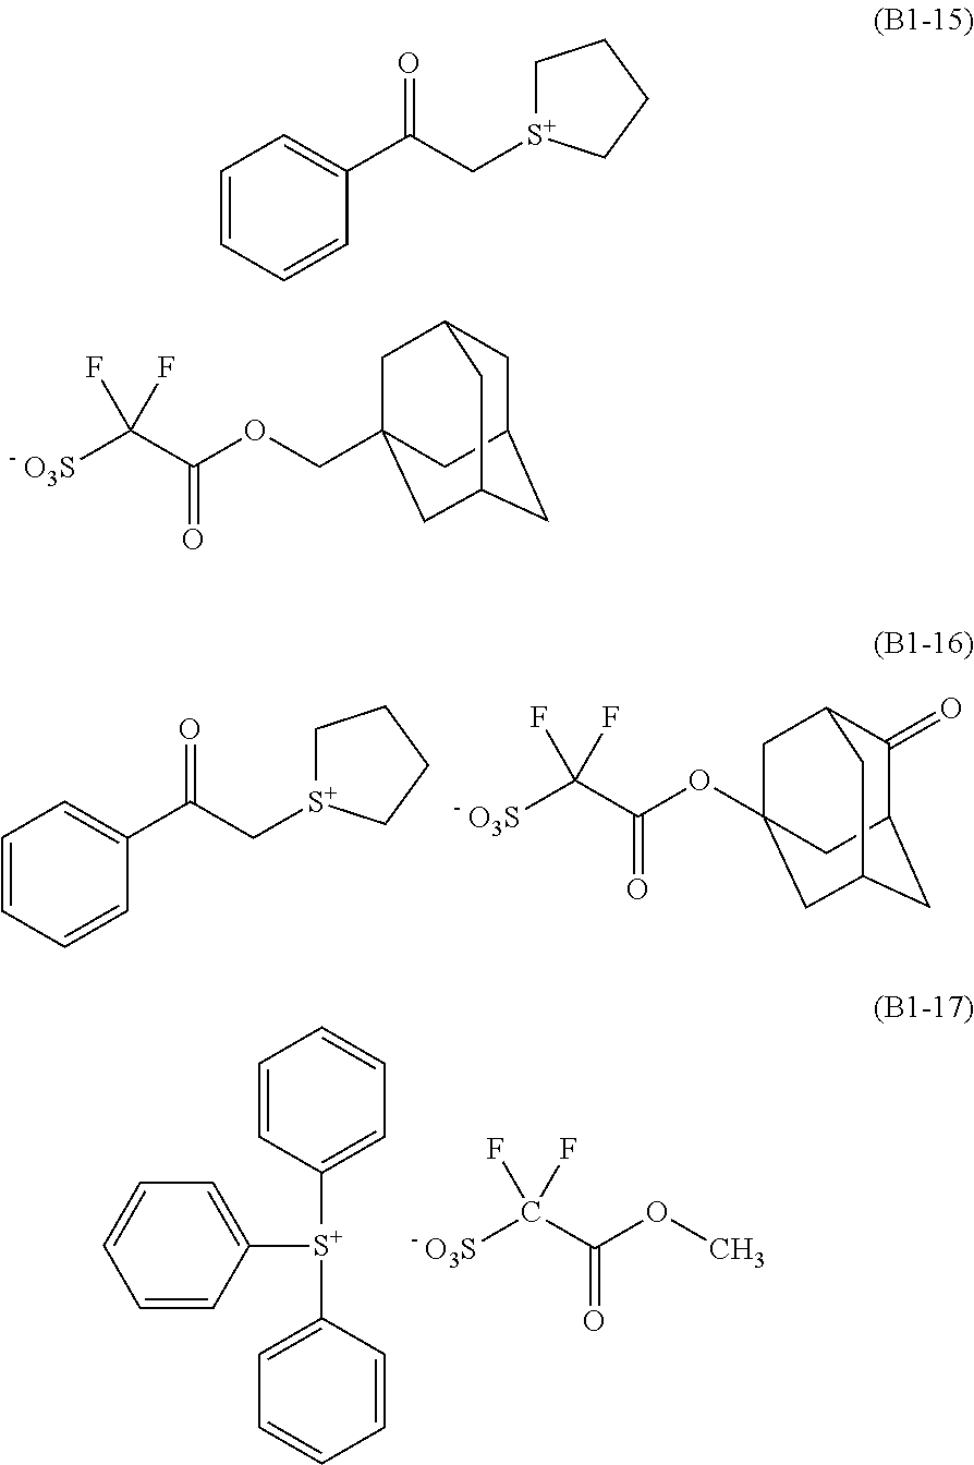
C1=CC=CC(C(C[S+]2CCCC2)=O)=C1.C(C(OC12CC3C(=O)C(CC(C1)C3)C2)=O)(F)(F)[O3S].C1=CC([S+](C2=CC=CC=C2)C2=CC=CC=C2)=CC=C1.C(C(OC)=O)([O3S])(F)F.C(C(OCC12CC3CC(CC(C1)C3)C2)=O)(F)(F)[O3S].C1=CC=CC(C(C[S+]2CCCC2)=O)=C1
